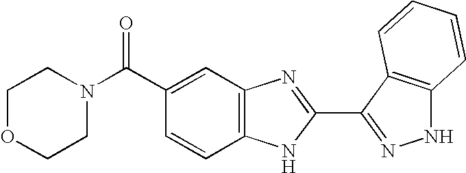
C12=C(C=C(C(N3CCOCC3)=O)C=C1)N=C(C1=NNC3=C1C=CC=C3)N2
